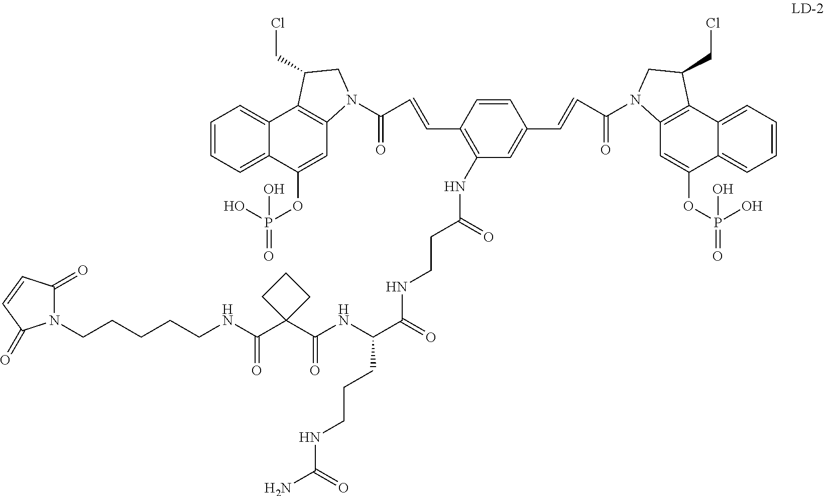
N1(CCCCCNC(C2(C(NC(C(=O)NCCC(NC3=C(C=CC(=O)N4C5=C(C6=CC=CC=C6C(OP(=O)(O)O)=C5)C(CCl)C4)C=CC(C=CC(=O)N4C5=C(C6=CC=CC=C6C(OP(=O)(O)O)=C5)C(CCl)C4)=C3)=O)CCCNC(N)=O)=O)CCC2)=O)C(=O)C=CC1=O
